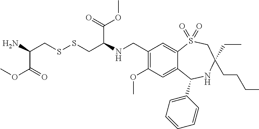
N(CC1=C(OC)C=C2C(=C1)S(=O)(=O)CC(CC)(CCCC)NC2C1=CC=CC=C1)C(CSSCC(N)C(=O)OC)C(=O)OC
